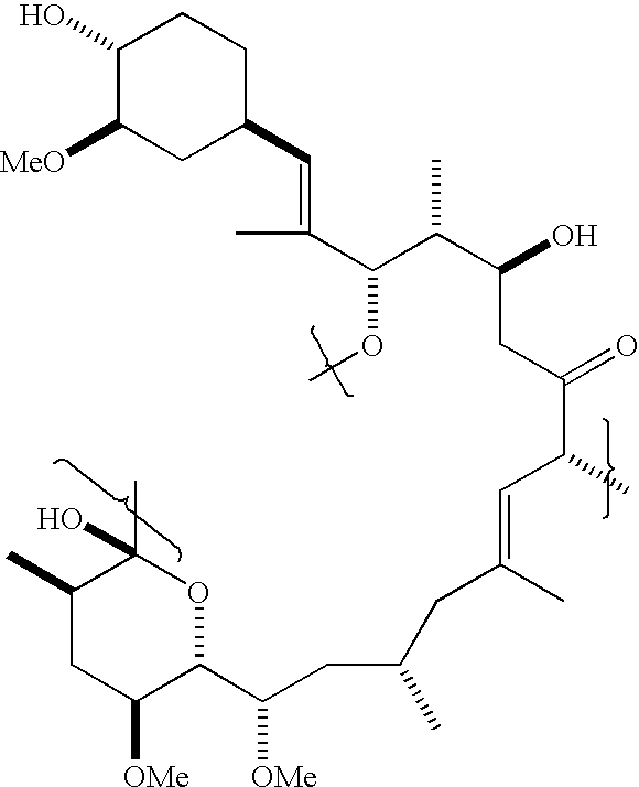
C1(O)C([MeO])CC(C=C(C)C(C(C(CC(C(C)C=C(CC(CC(C2C([OMe])CC(C)C(C)(O)O2)[OMe])C)C)=O)O)C)OC)CC1
